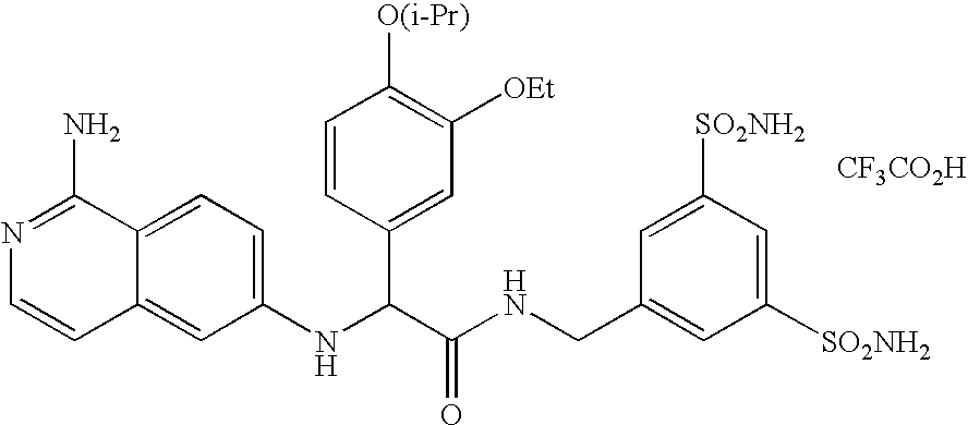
N1=C(N)C2=CC=C(NC(C(NCC3=CC([SO2NH2])=CC([SO2NH2])=C3)=O)C3=CC([OEt])=C([O(i-Pr)])C=C3)C=C2C=C1.[CF3CO2H]
